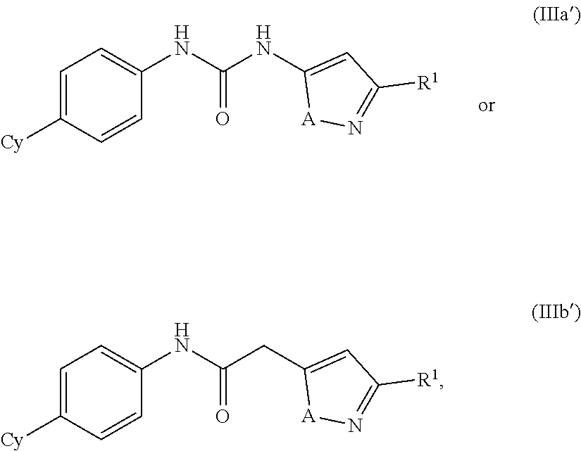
C1=C([Cy])C=CC(NC(=O)NC2=CC([R1])=N[A]2)=C1.C1=C([Cy])C=CC(NC(=O)CC2=CC([R1])=N[A]2)=C1
